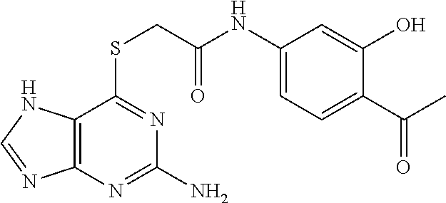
C1(NC(CSC2=NC(N)=NC3=C2NC=N3)=O)=CC=C(C(C)=O)C(O)=C1
